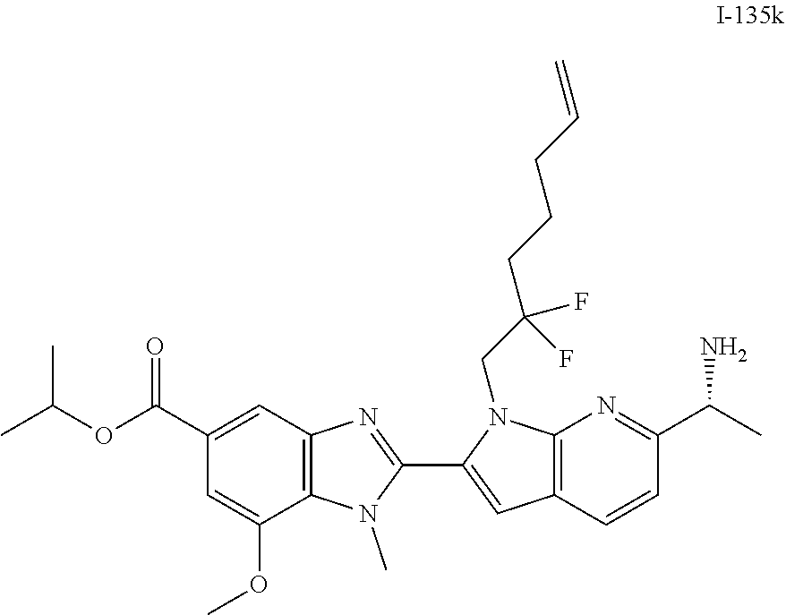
C12=C(C=C(C(OC(C)C)=O)C=C1OC)N=C(C1=CC3=C(N1CC(CCCC=C)(F)F)N=C(C(C)N)C=C3)N2C
